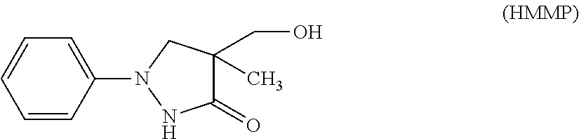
C1=CC(N2NC(=O)C(C)(CO)C2)=CC=C1
